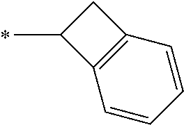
C1(C)C2=C(C1)C=CC=C2
